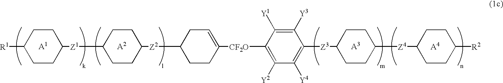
C1([R1])CCC([Z1]C2CCC([Z2]C3CCC([CF2O]C4=C([Y2])C([Y4])=C([Z3]C5CCC([Z4]C6CCC([R2])CC6)CC5)C([Y3])=C4[Y1])=CC3)CC2)CC1
